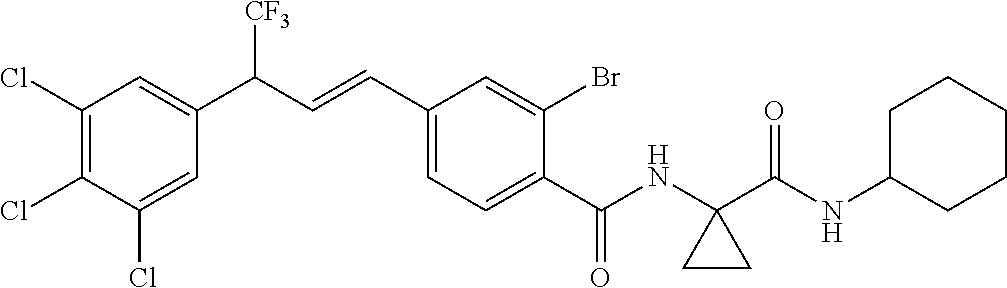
C1(Cl)=C(Cl)C(Cl)=CC(C(C=CC2=CC=C(C(NC3(C(NC4CCCCC4)=O)CC3)=O)C(Br)=C2)[CF3])=C1
